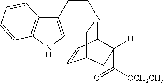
C12=C(NC=C1CCN1C3C=CC(C1)CC3([H])C([OCH2CH3])=O)C=CC=C2
